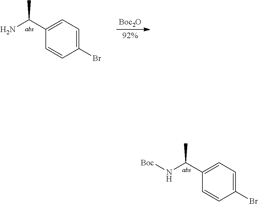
[Boc2O].[92%].C1=C(Br)C=CC(C(N)C)=C1.N(C(C1=CC=C(Br)C=C1)C)[Boc]
